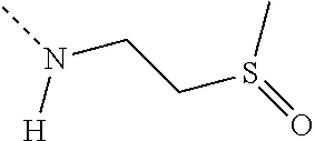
CN(CCS(=O)C)[H]
